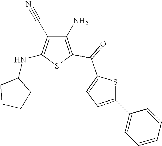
C1(N)=C(C(=O)C2=CC=C(C3=CC=CC=C3)S2)SC(NC2CCCC2)=C1C#N
